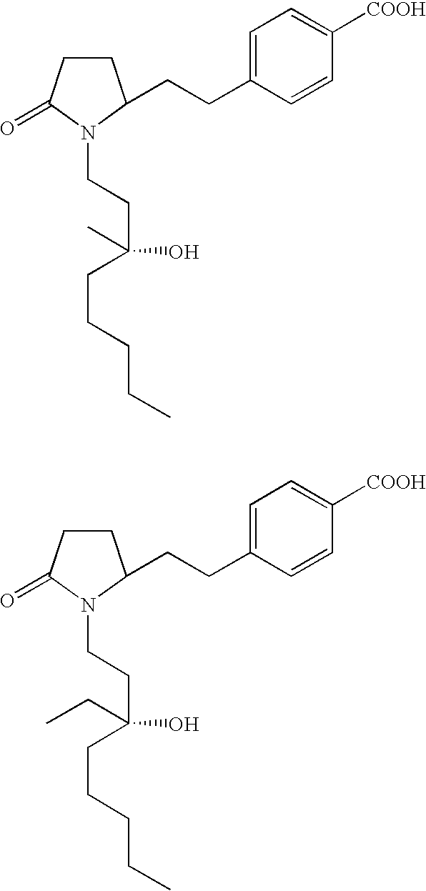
C1CC(CCC2=CC=C([COOH])C=C2)N(CCC(O)(CCCCC)C)C1=O.C1CC(CCC2=CC=C([COOH])C=C2)N(CCC(O)(CCCCC)CC)C1=O
